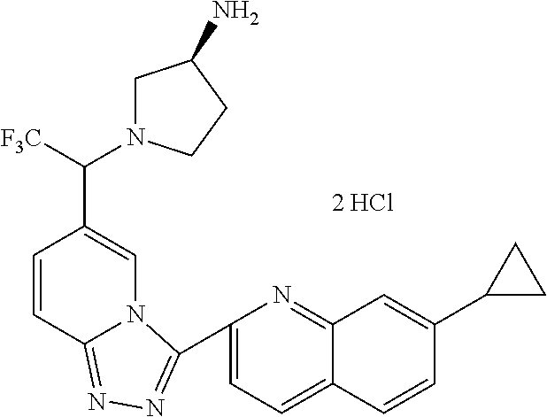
C1=C(C2=NN=C3C=CC(C([F3C])N4CC(N)CC4)=CN32)N=C2C(=C1)C=CC(C1CC1)=C2
